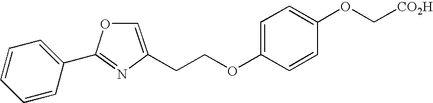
C1=C(CCOC2=CC=C(OC[CO2H])C=C2)N=C(C2=CC=CC=C2)O1
